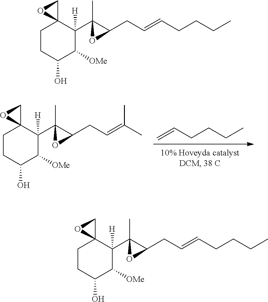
C=CCCCC.C1CC(O)C([OMe])C(C2(C)C(CC=C(C)C)O2)([H])C12CO2.C1CC(O)C([OMe])C(C2(C)C(CC=CCCCC)O2)([H])C12CO2.C1CC(O)C([OMe])C(C2(C)C(CC=CCCCC)O2)([H])C12CO2
